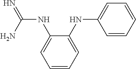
N(C(N)=N)C1=CC=CC=C1NC1=CC=CC=C1
